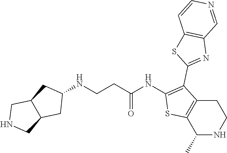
C1(NC(CCNC2CC3C(C2)CNC3)=O)=C(C2=NC3=C(S2)C=CN=C3)C2=C(S1)C(C)NCC2
